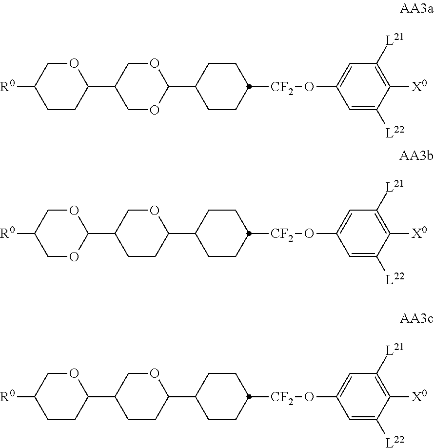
[R0]C1CCC(C2CCC(C3CCC([CF2]OC4=CC([L21])=C([X0])C([L22])=C4)CC3)OC2)OC1.[R0]C1COC(C2CCC(C3CCC([CF2]OC4=CC([L21])=C([X0])C([L22])=C4)CC3)OC2)OC1.[R0]C1CCC(C2COC(C3CCC([CF2]OC4=CC([L21])=C([X0])C([L22])=C4)CC3)OC2)OC1
